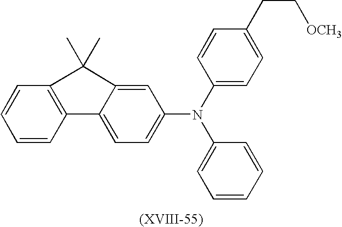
C1=CC2=C(C=C1)C(C)(C)C1=CC(N(C3=CC=C(CC[OCH3])C=C3)C3=CC=CC=C3)=CC=C21
